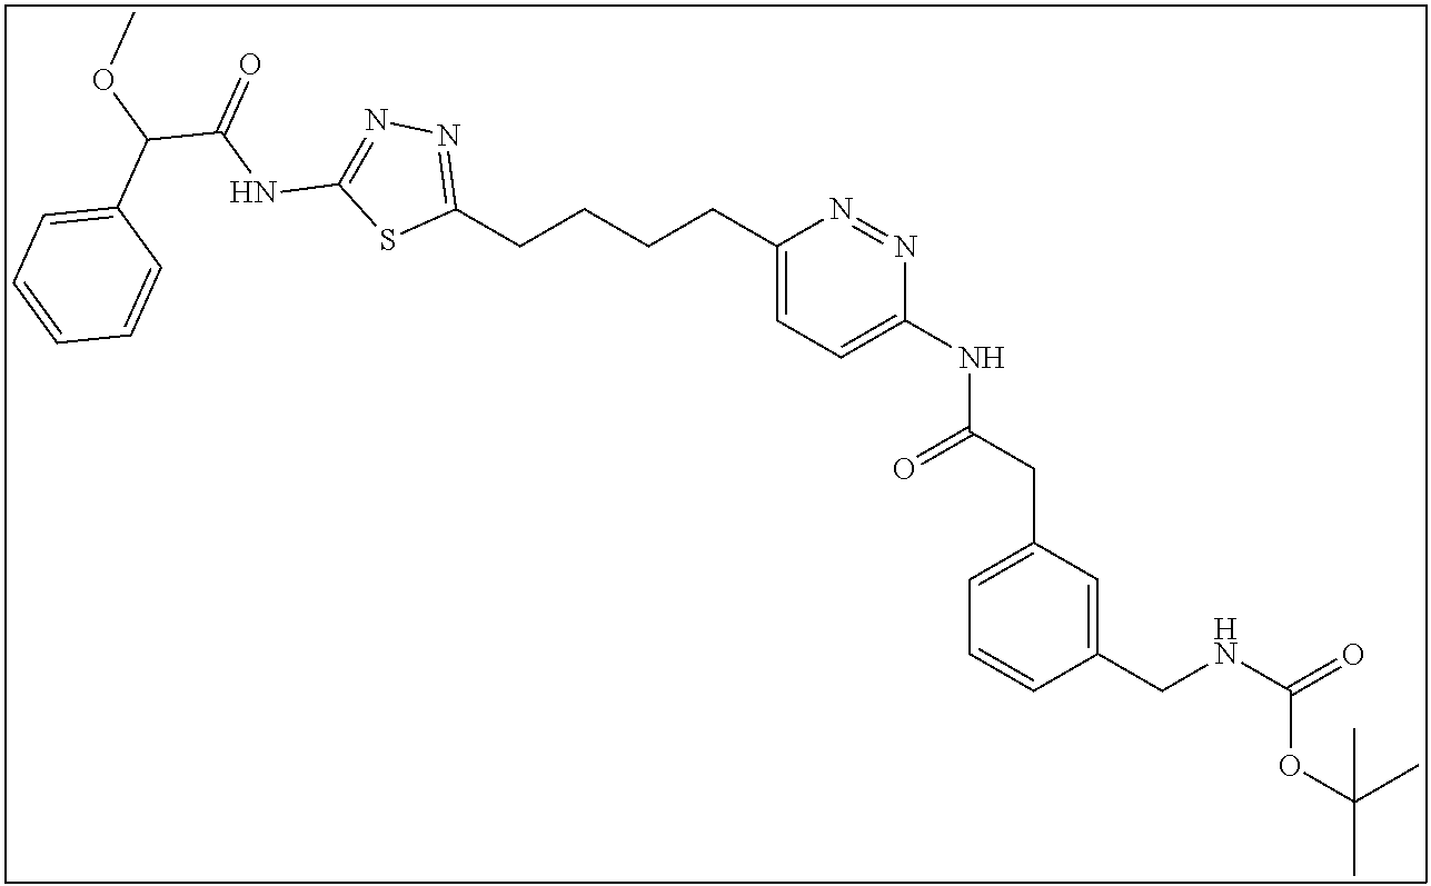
C1(CCCCC2=CC=C(NC(CC3=CC=CC(CNC(=O)OC(C)(C)C)=C3)=O)N=N2)=NN=C(NC(C(OC)C2=CC=CC=C2)=O)S1
